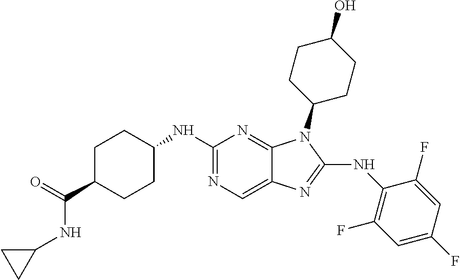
N1=C(NC2CCC(C(=O)NC3CC3)CC2)N=C2C(=C1)N=C(NC1=C(F)C=C(F)C=C1F)N2C1CCC(O)CC1
